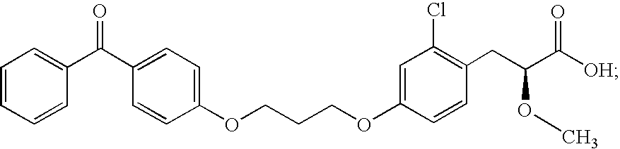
C(COC1=CC(Cl)=C(CC(C([OH])=O)OC)C=C1)COC1=CC=C(C(C2=CC=CC=C2)=O)C=C1
